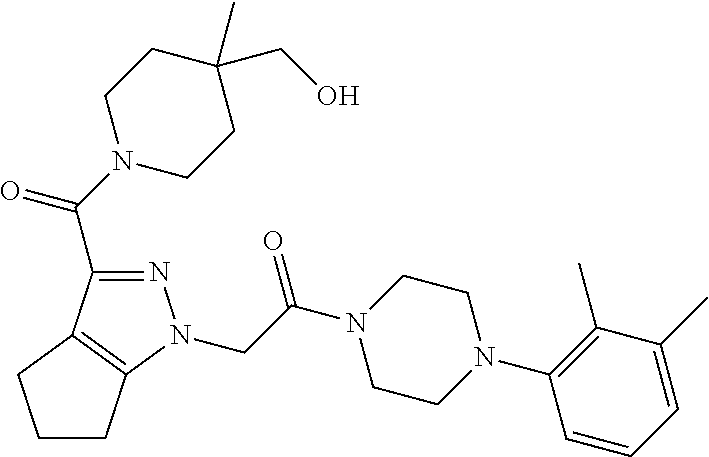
N1=C(C(N2CCC(CO)(C)CC2)=O)C2=C(N1CC(N1CCN(C3=C(C)C(C)=CC=C3)CC1)=O)CCC2
